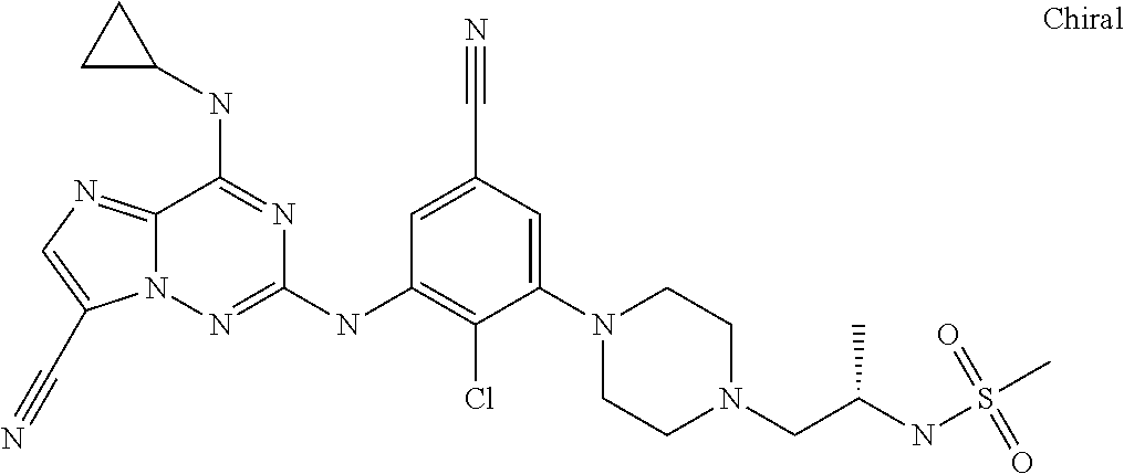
C1=C(C#N)C=C(N2CCN(CC(NS(C)(=O)=O)C)CC2)C(Cl)=C1NC1=NN2C(=NC=C2C#N)C(NC2CC2)=N1
